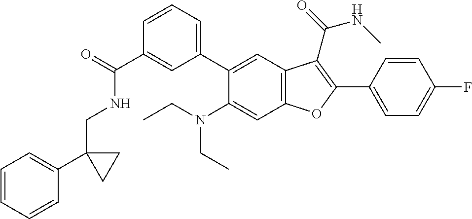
C1(C(=O)NCC2(C3=CC=CC=C3)CC2)=CC(C2=CC3=C(C=C2N(CC)CC)OC(C2=CC=C(F)C=C2)=C3C(=O)NC)=CC=C1
